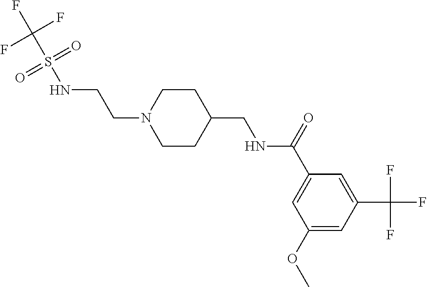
N1(CCNS(C(F)(F)F)(=O)=O)CCC(CNC(C2=CC(OC)=CC(C(F)(F)F)=C2)=O)CC1
